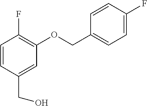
C1=CC(CO)=CC(OCC2=CC=C(F)C=C2)=C1F
